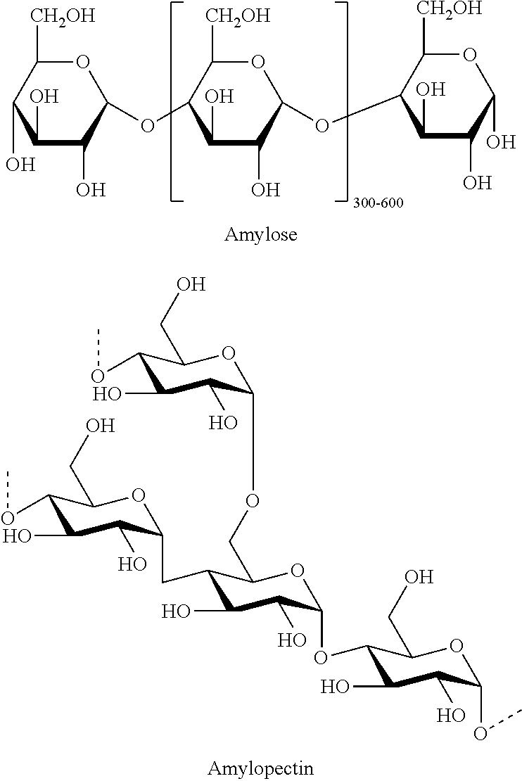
C1([CH2OH])C(O)C(O)C(O)C(OC2C(O)C(O)C(OC3C(O)C(O)C(O)OC3[CH2OH])OC2[CH2OH])O1.C1(OC)C(O)C(O)C(CC2C(O)C(O)C(OC3C(O)C(O)C(OC)OC3CO)OC2COC2C(O)C(O)C(OC)C(CO)O2)OC1CO
